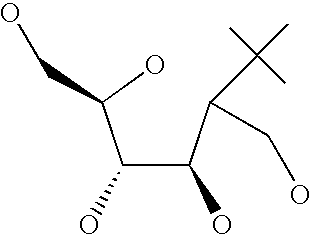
C(C(C(C(C)(C)C)CO)O)(C(O)CO)O
